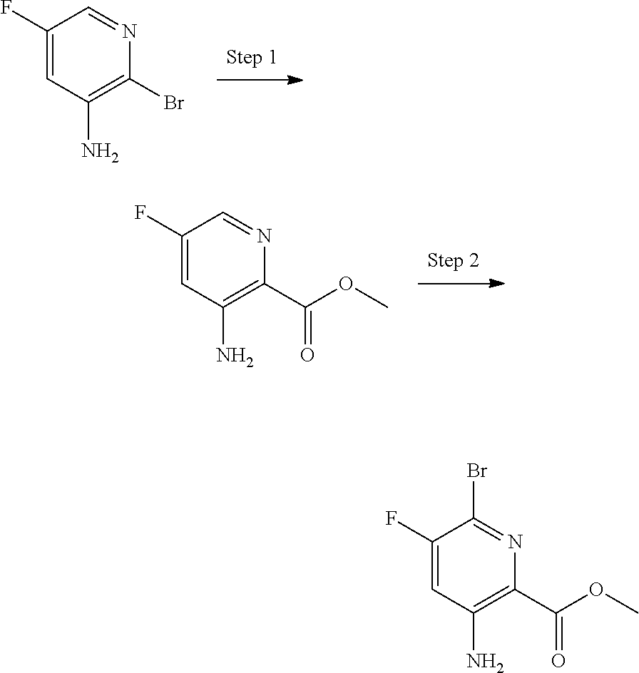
C(C1=C(N)C=C(F)C=N1)(=O)OC.BrC1=C(N)C=C(F)C=N1.C(C1=C(N)C=C(F)C(Br)=N1)(=O)OC
